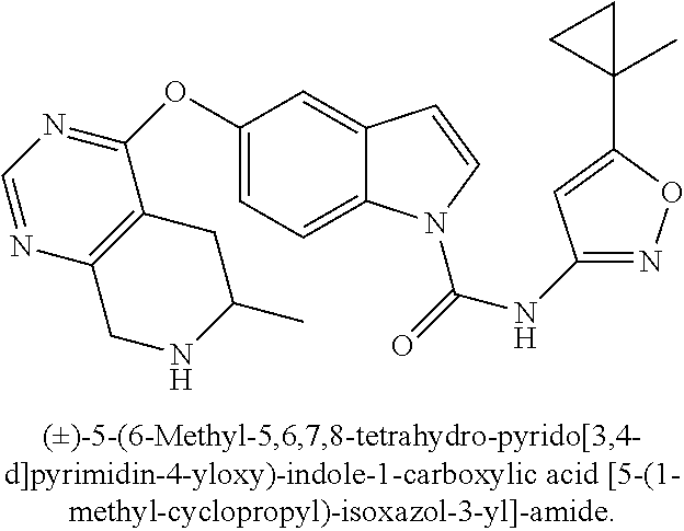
C1(OC2=NC=NC3=C2CC(C)NC3)=CC=C2C(=C1)C=CN2C(=O)NC1=NOC(C2(C)CC2)=C1
